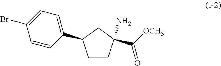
C1CC(C([OCH3])=O)(N)CC1C1=CC=C(Br)C=C1
